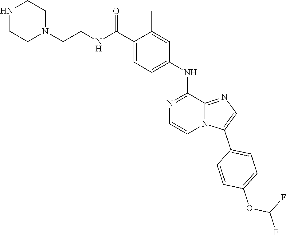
C1(NC2=CC=C(C(NCCN3CCNCC3)=O)C(C)=C2)=NC=CN2C1=NC=C2C1=CC=C(OC(F)F)C=C1
